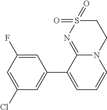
C1S(=O)(=O)N=C2N(C1)C=CC=C2C1=CC(Cl)=CC(F)=C1
